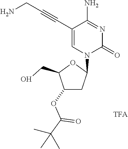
C(C1=CN(C2CC(OC(C(C)(C)C)=O)C(CO)O2)C(=O)N=C1N)#CCN
